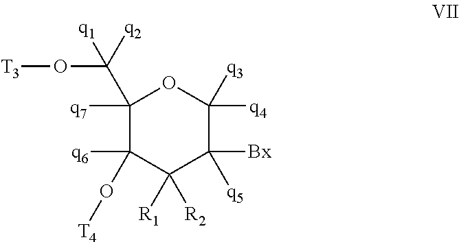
C1([q7])(C([q2])(O[T3])[q1])C([q6])(O[T4])C([R1])([R2])C([q5])([Bx])C([q3])([q4])O1
